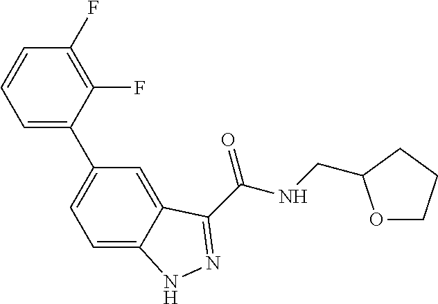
C1=C(C2=CC=C3C(=C2)C(C(NCC2OCCC2)=O)=NN3)C(F)=C(F)C=C1
